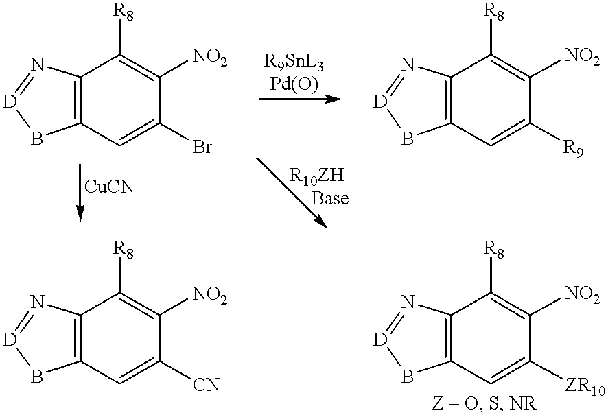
C12=C(C=C(Br)C([NO2])=C1[R8])B[D]=N2.C12=C(C=C([R9])C([NO2])=C1[R8])B[D]=N2.C12=C(C=C([CN])C([NO2])=C1[R8])B[D]=N2.C12=C(C=C([ZR10])C([NO2])=C1[R8])B[D]=N2
